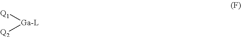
[Ga-L]([Q2])[Q1]
